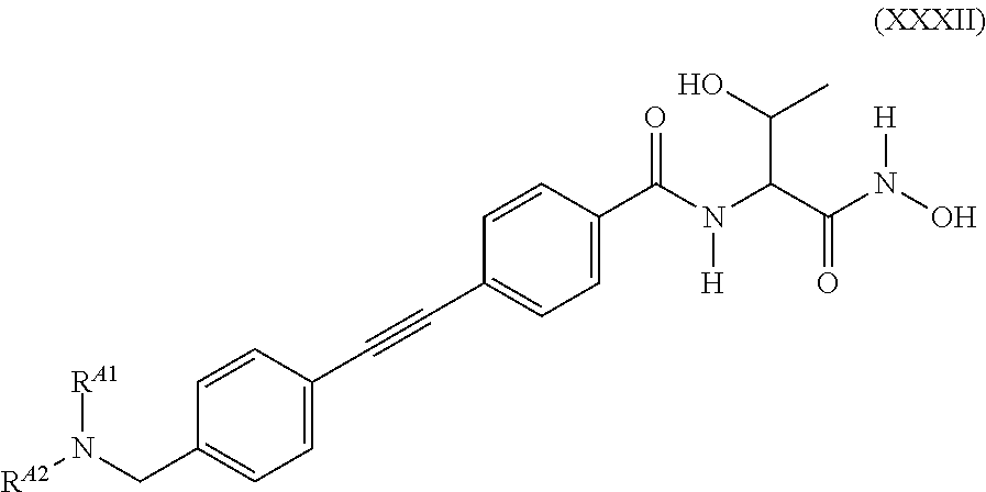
C1(C(N(C(C(N(O)[H])=O)C(C)O)[H])=O)=CC=C(C#CC2=CC=C(CN([RA2])[RA1])C=C2)C=C1
